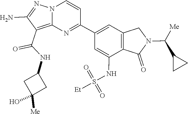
C1(N)=NN2C(=C1C(NC1CC(O)([Me])C1)=O)N=C(C1=CC3=C(C(NS(=O)(=O)[Et])=C1)C(=O)N(C(C1CC1)[Me])C3)C=C2
